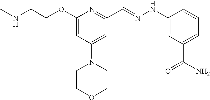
C(COC1=CC(N2CCOCC2)=CC(C=NNC2=CC(C(N)=O)=CC=C2)=N1)NC
